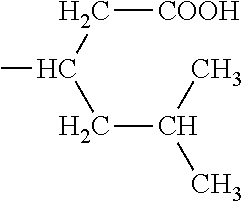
C(C(CC(C)C)C)[COOH]
